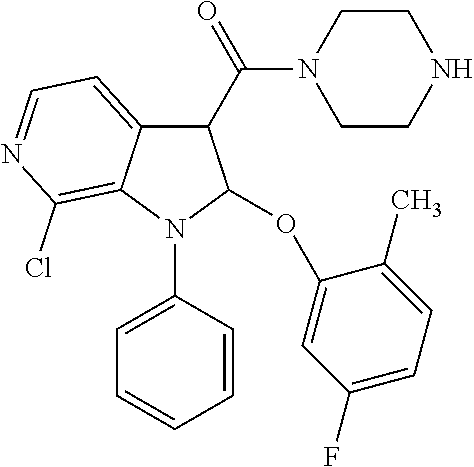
C1(C(=O)N2CCNCC2)C2=CC=NC(Cl)=C2N(C2=CC=CC=C2)C1OC1=CC(F)=CC=C1C
